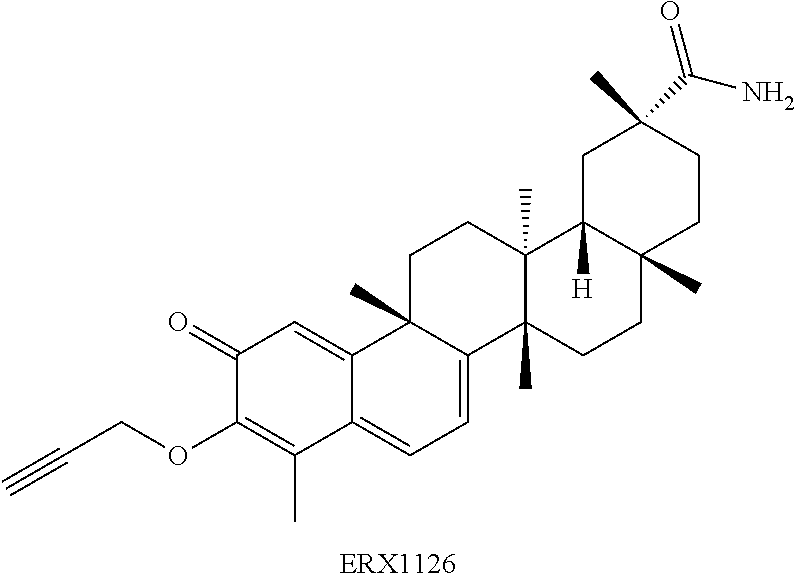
C1(=O)C(OCC#C)=C(C)C2=CC=C3C(C)(C2=C1)CCC1(C)C3(C)CCC2(C)C1([H])CC(C)(C(N)=O)CC2
